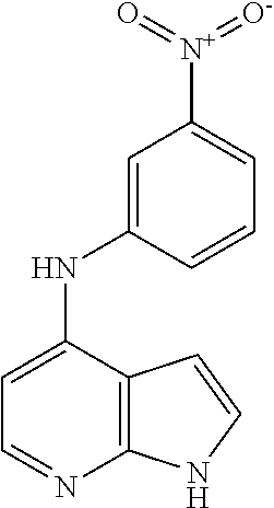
C12=C(C(NC3=CC([N+](=O)=[O-])=CC=C3)=CC=N1)C=CN2
